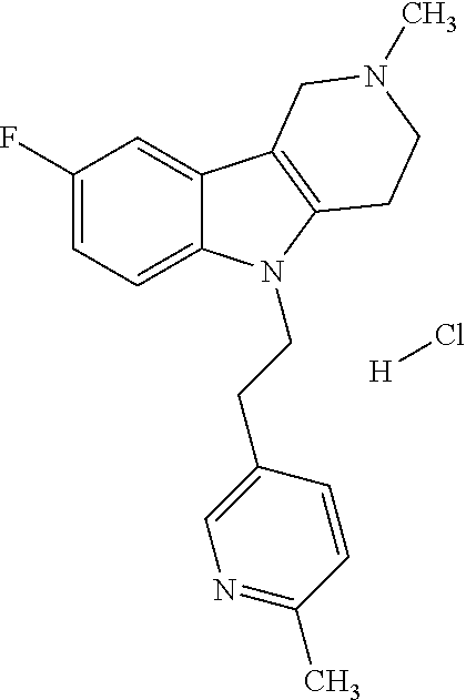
C1(F)=CC=C2C(=C1)C1=C(N2CCC2=CN=C(C)C=C2)CCN(C)C1.[H]Cl
